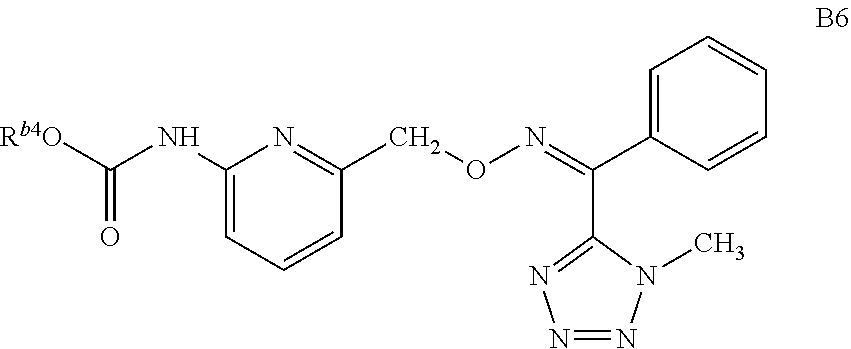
C1(NC([Rb4O])=O)=CC=CC(CON=C(C2=CC=CC=C2)C2=NN=NN2C)=N1
